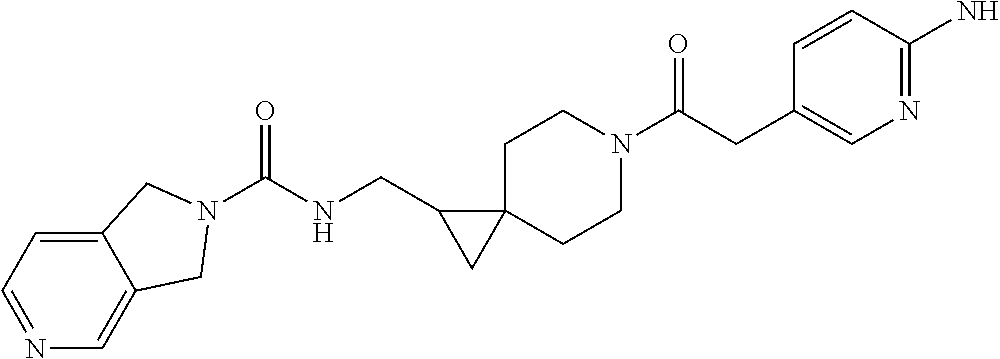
C12=CC=NC=C1CN(C(NCC1CC13CCN(C(CC1=CN=C(N)C=C1)=O)CC3)=O)C2
